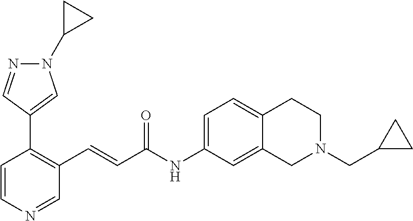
C1=CN=CC(C=CC(NC2=CC=C3C(=C2)CN(CC2CC2)CC3)=O)=C1C1=CN(C2CC2)N=C1
